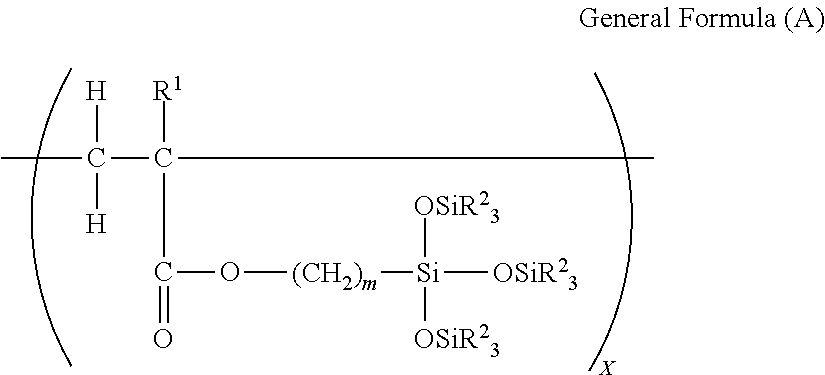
CC([H])([H])C([R1])(C(=O)O[(CH2)m][Si]([OSiR23])([OSiR23])[OSiR23])C
